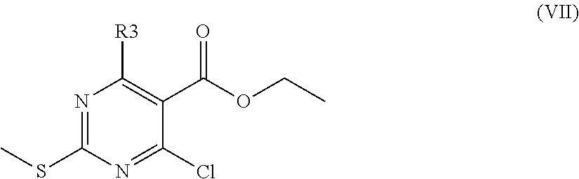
N1=C(SC)N=C(Cl)C(C(OCC)=O)=C1[R3]
